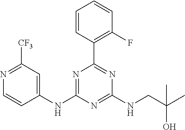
C1=CC(C2=NC(NCC(C)(O)C)=NC(NC3=CC([CF3])=NC=C3)=N2)=C(F)C=C1
